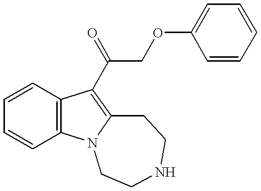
C1=CC2=C(C=C1)N1C(=C2C(COC2=CC=CC=C2)=O)CCNCC1
